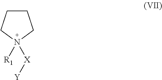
C1CC[N+]([R1])([X][Y])C1
